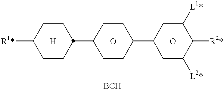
[R1*]C1CCC(C2CCC(C3CC([L2*])C([R2*])C([L1*])C3)CC2)CC1.[H].O.O
